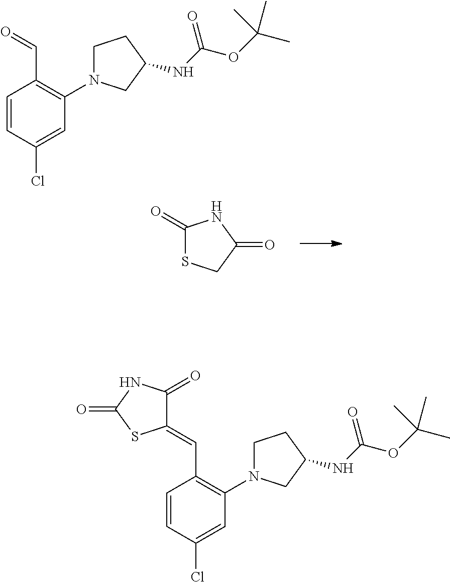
C1=CC(Cl)=CC(N2CCC(NC(OC(C)(C)C)=O)C2)=C1C=O.C1(=O)SCC(=O)N1.C1=CC(Cl)=CC(N2CCC(NC(OC(C)(C)C)=O)C2)=C1C=C1C(=O)NC(=O)S1
